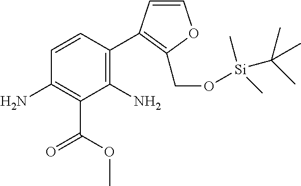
C1(N)=C(C2=C(CO[Si](C(C)(C)C)(C)C)OC=C2)C=CC(N)=C1C(OC)=O
